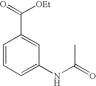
N(C(=O)C)C1=CC=CC(C([OEt])=O)=C1
